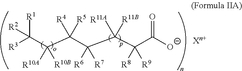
[R3]C(C(C(C(C(C(C([O-])=O)([R8])[R9])([R11A])[R11B])([R6])[R7])([R4])[R5])([R10A])[R10B])([R1])[R2]
